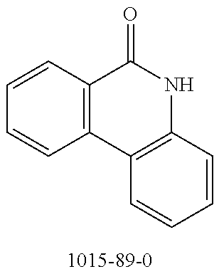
C1=CC2=C(C=C1)C1=C(NC2=O)C=CC=C1
